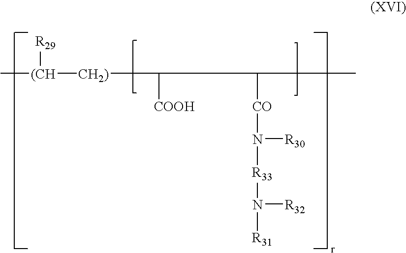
C[(CH]([CH2)]C([COOH])C([CO]N([R33]N([R32])[R31])[R30])C)[R29]
